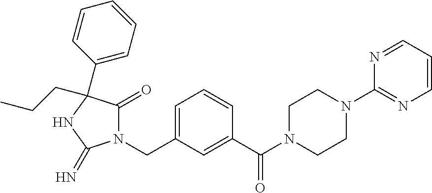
N1(CC2=CC=CC(C(=O)N3CCN(C4=NC=CC=N4)CC3)=C2)C(=O)C(C2=CC=CC=C2)(CCC)NC1=N
